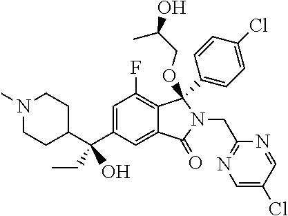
C1(C(C2=CC(F)=C3C(=C2)C(=O)N(CC2=NC=C(Cl)C=N2)C3(OCC(O)C)C2=CC=C(Cl)C=C2)(CC)O)CCN(C)CC1
